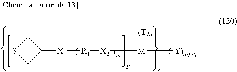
C1SCC1[X1][R1][X2][M]([Y)n-p-q]):[(T)q]
